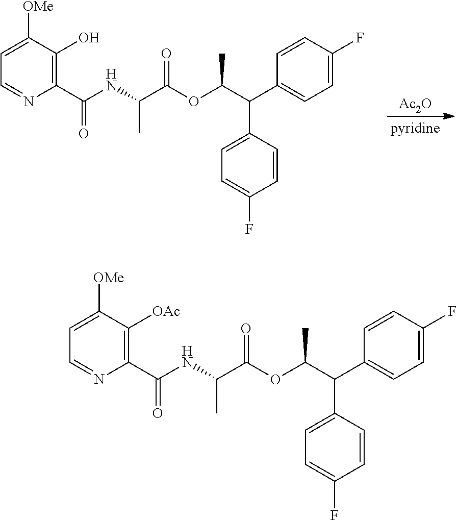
N(C(C(OC(C)C(C1=CC=C(F)C=C1)C1=CC=C(F)C=C1)=O)C)C(C1=C([OAc])C([OMe])=CC=N1)=O.N(C(C(OC(C)C(C1=CC=C(F)C=C1)C1=CC=C(F)C=C1)=O)C)C(C1=C(O)C([OMe])=CC=N1)=O.[Ac2O]
